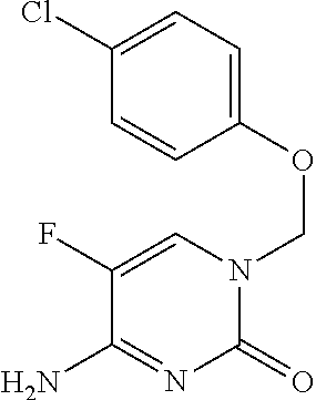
C1(=O)N(COC2=CC=C(Cl)C=C2)C=C(F)C(N)=N1
